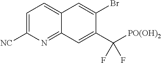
C1=C([NC])N=C2C(=C1)C=C(Br)C(C([PO(OH)2])(F)F)=C2
